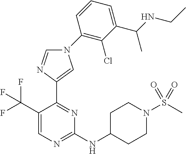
C1(NC2CCN(S(C)(=O)=O)CC2)=NC=C(C(F)(F)F)C(C2=CN(C3=C(Cl)C(C(NCC)C)=CC=C3)C=N2)=N1
